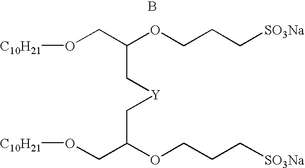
B.[C10H21]OCC(OCCC[SO3Na])C[Y]CC(CO[C10H21])OCCC[SO3Na]
